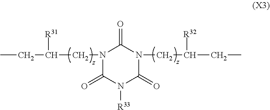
CCC([R31])CN1C(=O)N([R33])C(=O)N(CC([R32])CC)C1=O
